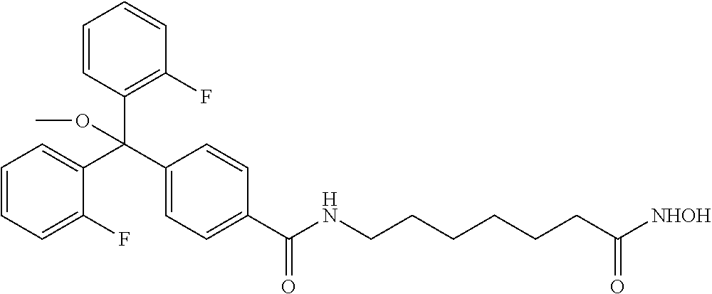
C1=CC=C(C(C2=CC=C(C(NCCCCCCC([NHOH])=O)=O)C=C2)(C2=C(F)C=CC=C2)OC)C(F)=C1
